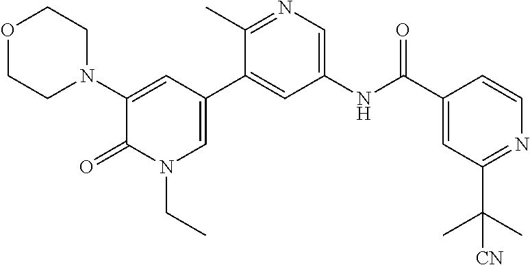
O1CCN(C2=CC(C3=CC(NC(C4=CC(C(C)(C)[CN])=NC=C4)=O)=CN=C3C)=CN(CC)C2=O)CC1
